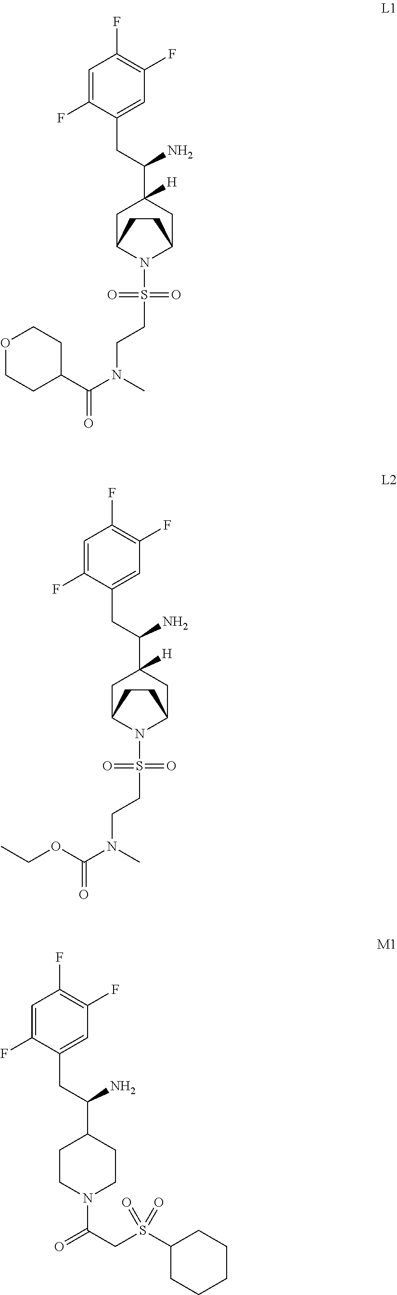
C1=C(F)C(CC(C2([H])CC3N(S(=O)(=O)CCN(C)C(=O)C4CCOCC4)C(C2)CC3)N)=CC(F)=C1F.C1=C(F)C(CC(C2([H])CC3N(S(=O)(=O)CCN(C)C(=O)OCC)C(C2)CC3)N)=CC(F)=C1F.C1=C(F)C(CC(C2CCN(C(=O)CS(C3CCCCC3)(=O)=O)CC2)N)=CC(F)=C1F
